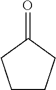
O=C1CCCC1
